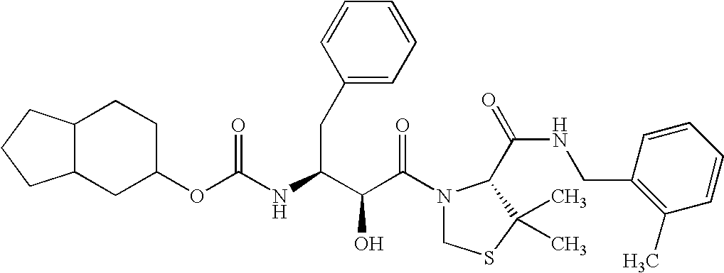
O(C(NC(C(C(N1CSC(C)(C)C1C(NCC1=C(C)C=CC=C1)=O)=O)O)CC1=CC=CC=C1)=O)C1CCC2C(C1)CCC2
